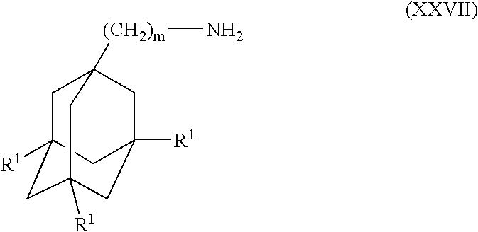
C1C2([R1])CC3([R1])CC([R1])(CC1([(CH2)m]N)C3)C2
